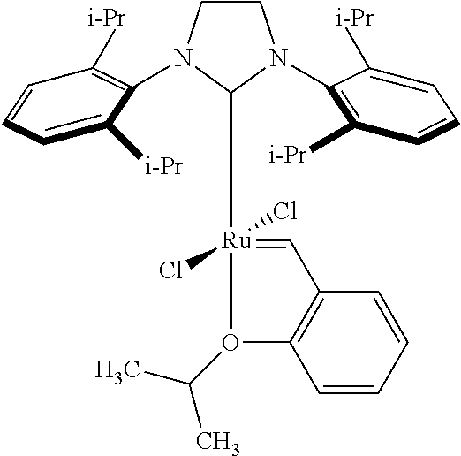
C1CN(C2=C([i-Pr])C=CC=C2[i-Pr])C([Ru]2(Cl)(Cl)=CC3=C(C=CC=C3)O2C(C)C)N1C1=C([i-Pr])C=CC=C1[i-Pr]
